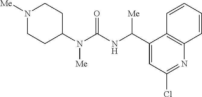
N1([Me])CCC(N(C(=O)NC(C2=CC(Cl)=NC3=C2C=CC=C3)[Me])[Me])CC1
